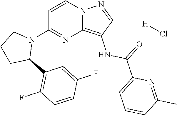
C1=CC(F)=CC(C2CCCN2C2=NC3=C(NC(C4=CC=CC(C)=N4)=O)C=NN3C=C2)=C1F.[H]Cl
